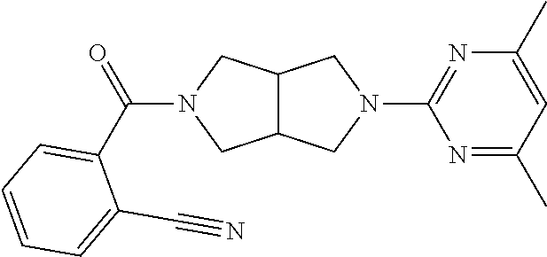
C12C(CN(C(=O)C3=CC=CC=C3C#N)C1)CN(C1=NC(C)=CC(C)=N1)C2
